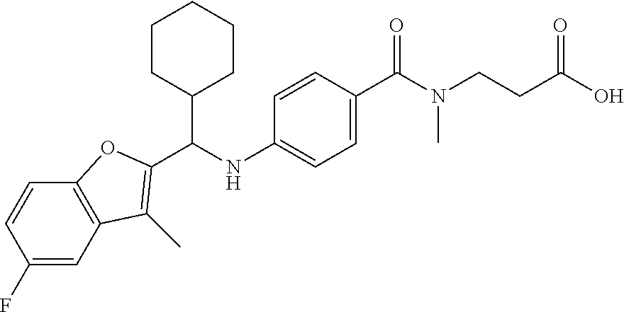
C1(F)=CC2=C(C=C1)OC(C(NC1=CC=C(C(N(CCC(O)=O)C)=O)C=C1)C1CCCCC1)=C2C
